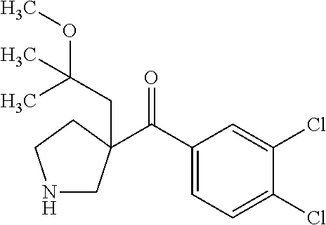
N1CC(C(C2=CC=C(Cl)C(Cl)=C2)=O)(CC(OC)(C)C)CC1
